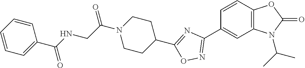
C1=CC2=C(C=C1C1=NOC(C3CCN(C(CNC(C4=CC=CC=C4)=O)=O)CC3)=N1)N(C(C)C)C(=O)O2
